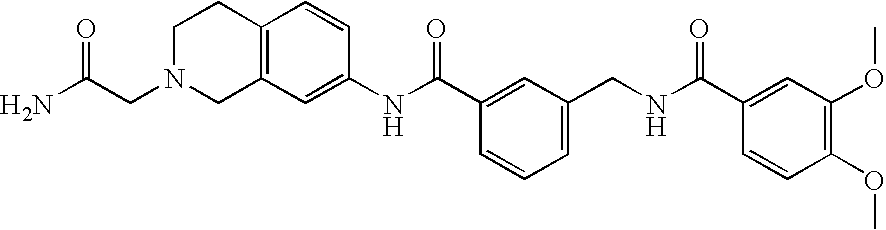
C12=C(C=C(NC(C3=CC(CNC(C4=CC(OC)=C(OC)C=C4)=O)=CC=C3)=O)C=C1)CN(CC(N)=O)CC2
